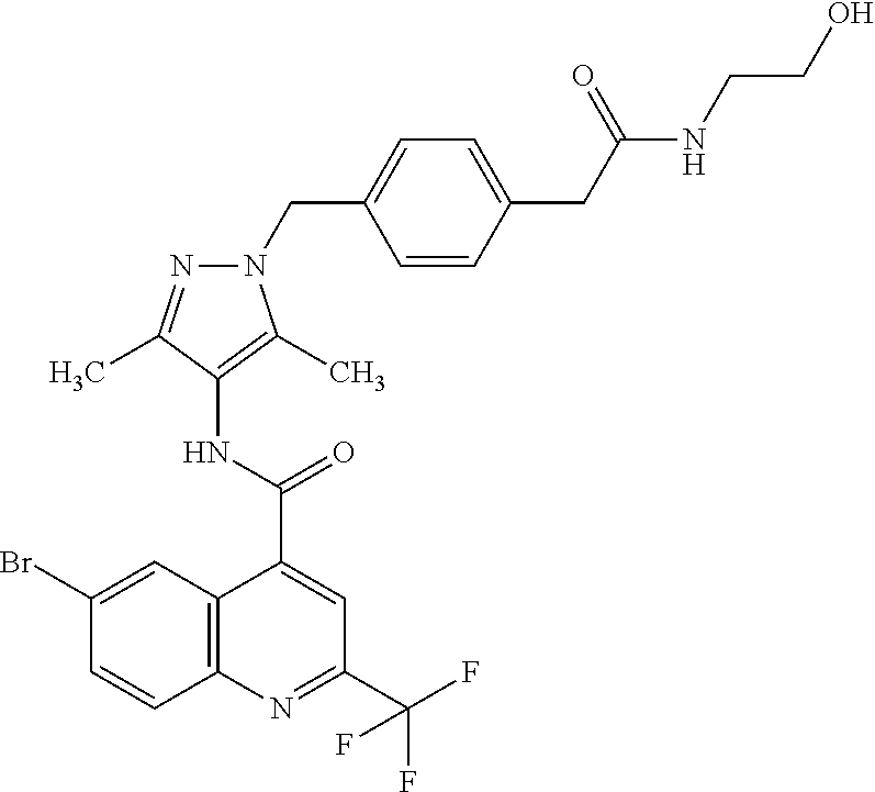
C12=C(N=C(C(F)(F)F)C=C1C(=O)NC1=C(C)N(CC3=CC=C(CC(NCCO)=O)C=C3)N=C1C)C=CC(Br)=C2
